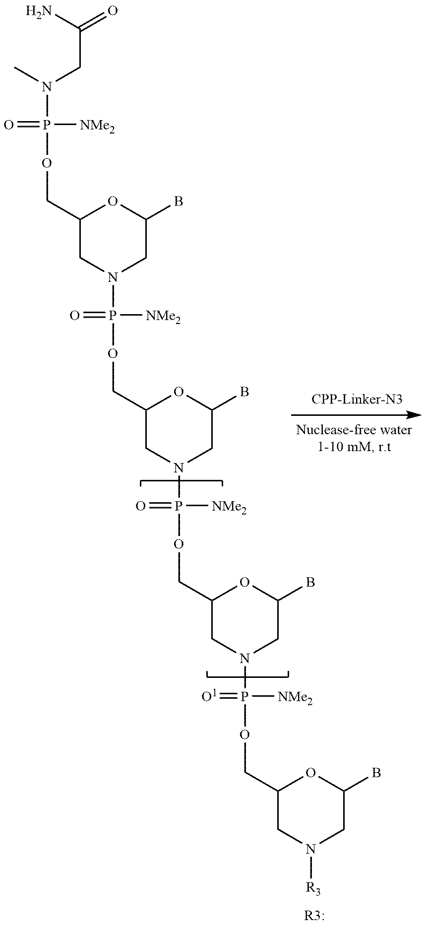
N(P(OCC1CN(P(OCC2CN(P(OCC3CN(P(OCC4CN([R3])CC(B)O4)([NMe2])=[O1])CC(B)O3)([NMe2])=O)CC(B)O2)([NMe2])=O)CC(B)O1)([NMe2])=O)(CC(N)=O)C
